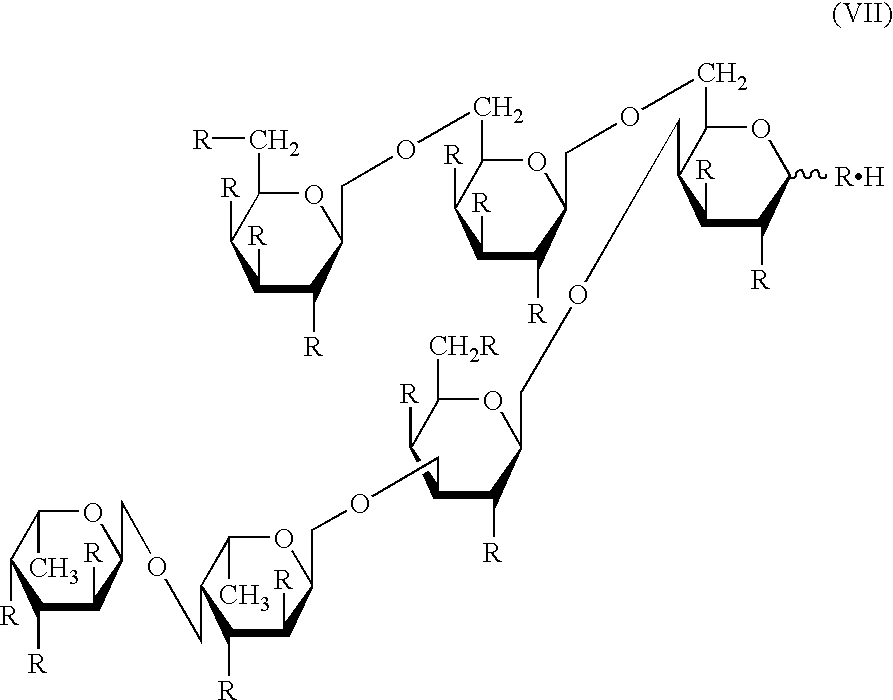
C1(COCC2C([R])C(COCC3C([R])C([R])C(COCC4C([R])C([R])C([R])C(C)O4)C(C)O3)C([R])C([CH2R])O2)C([R])C([R])C([RH])OC1COCC1C([R])C([R])C([R])C(COCC2C([R])C([R])C([R])C(C[R])O2)O1
